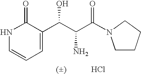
C1=C(C(C(C(N2CCCC2)=O)N)O)C(=O)NC=C1.Cl
